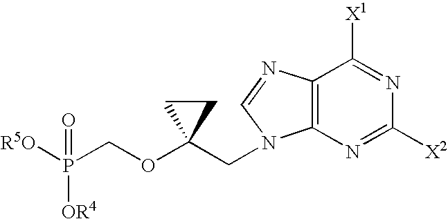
[R5O]P(COC1(CN2C3=C(N=C2)C([X1])=NC([X2])=N3)CC1)([OR4])=O
